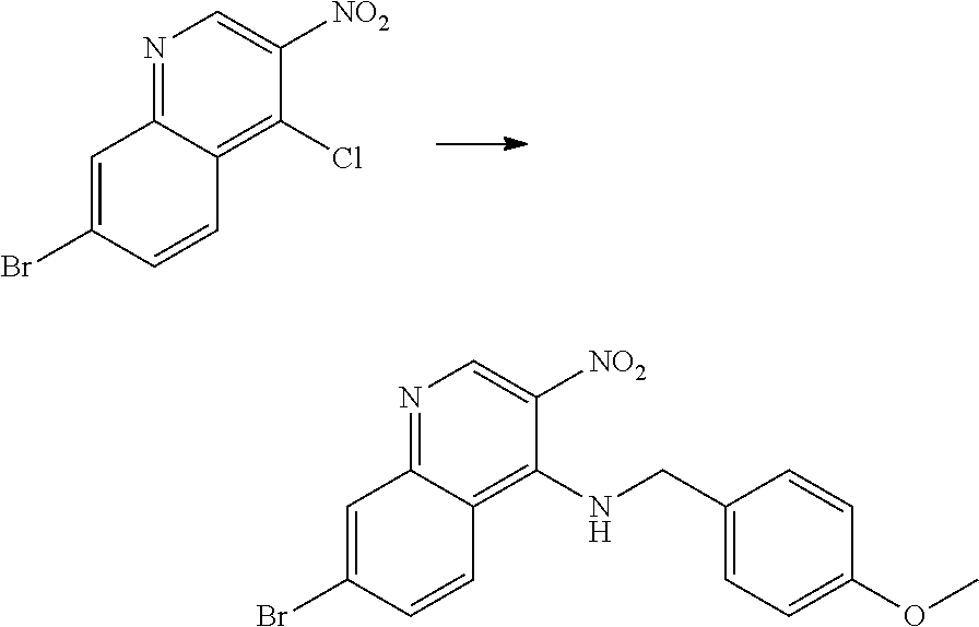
N1=C2C(=C(Cl)C([NO2])=C1)C=CC(Br)=C2.N1=C2C(=C(NCC3=CC=C(OC)C=C3)C([NO2])=C1)C=CC(Br)=C2
